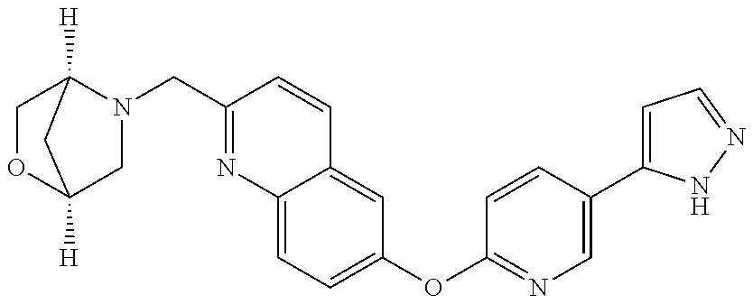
C1OC2([H])CN(CC3=NC4=CC=C(OC5=NC=C(C6=CC=NN6)C=C5)C=C4C=C3)C1([H])C2
